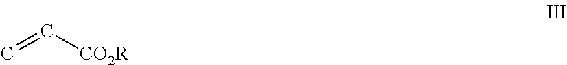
C=C[CO2R]
